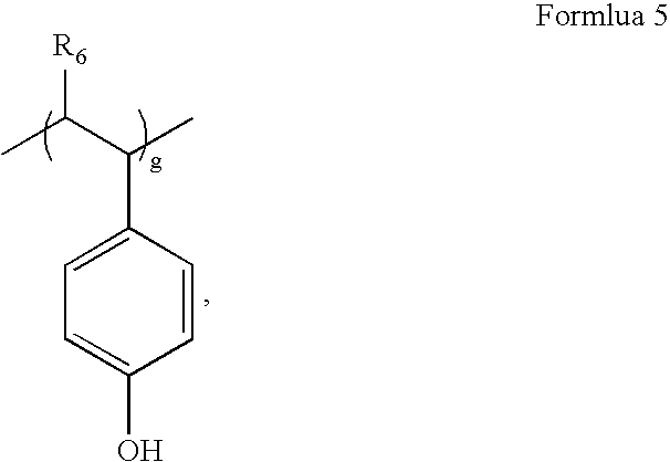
C1=CC(C(C(C)[R6])C)=CC=C1O
